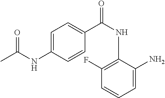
C1=C(NC(C)=O)C=CC(C(NC2=C(F)C=CC=C2N)=O)=C1
